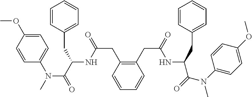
C1=CC(CC(NC(C(=O)N(C2=CC=C(OC)C=C2)C)CC2=CC=CC=C2)=O)=C(CC(NC(CC2=CC=CC=C2)C(=O)N(C2=CC=C(OC)C=C2)C)=O)C=C1
